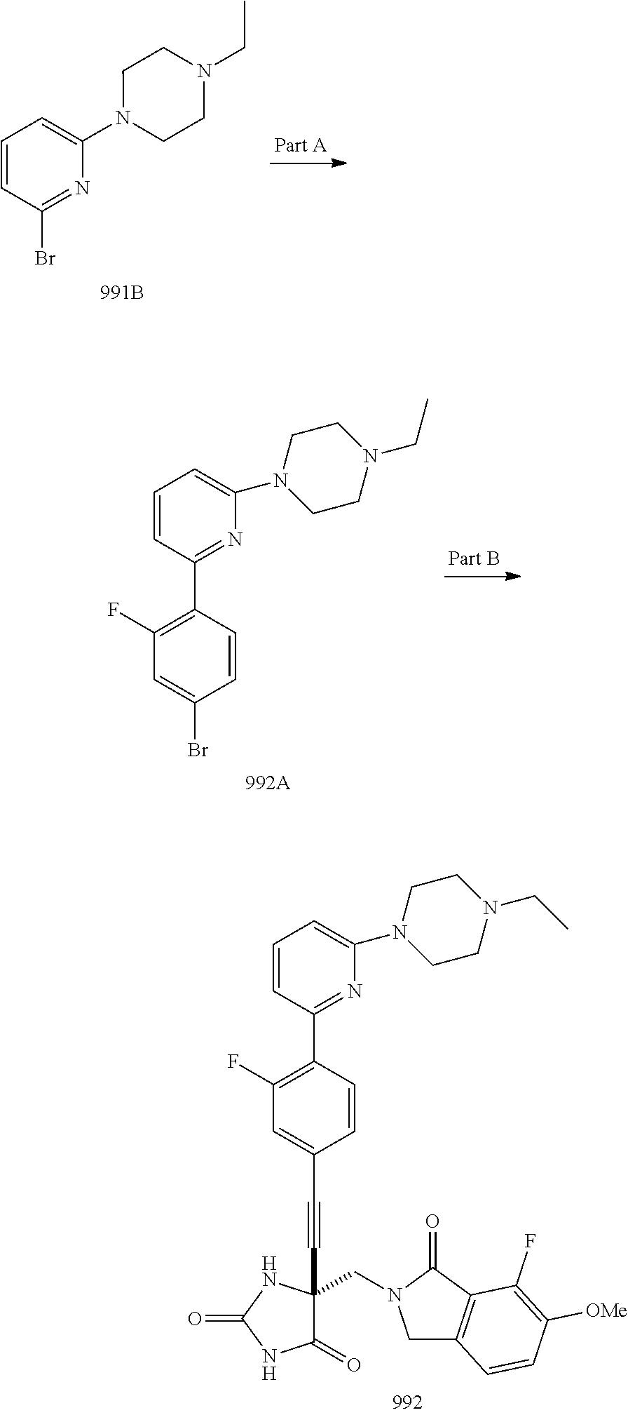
BrC1=NC(N2CCN(CC)CC2)=CC=C1.C1(F)=C(C2=NC(N3CCN(CC)CC3)=CC=C2)C=CC(Br)=C1.C1(F)=C(C2=NC(N3CCN(CC)CC3)=CC=C2)C=CC(C#CC2(CN3CC4=C(C3=O)C(F)=C([OMe])C=C4)C(=O)NC(=O)N2)=C1
